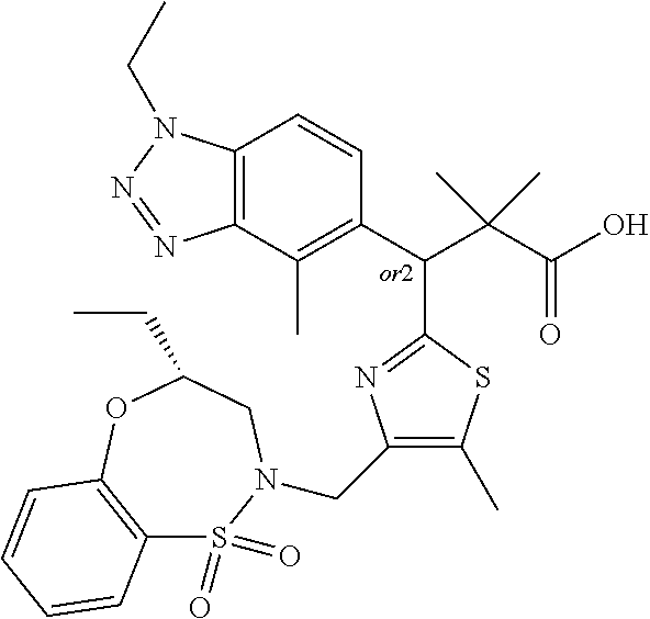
C12=C(C(C)=C(C(C(C(O)=O)(C)C)C3=NC(CN4S(=O)(=O)C5=C(OC(CC)C4)C=CC=C5)=C(C)S3)C=C1)N=NN2CC
